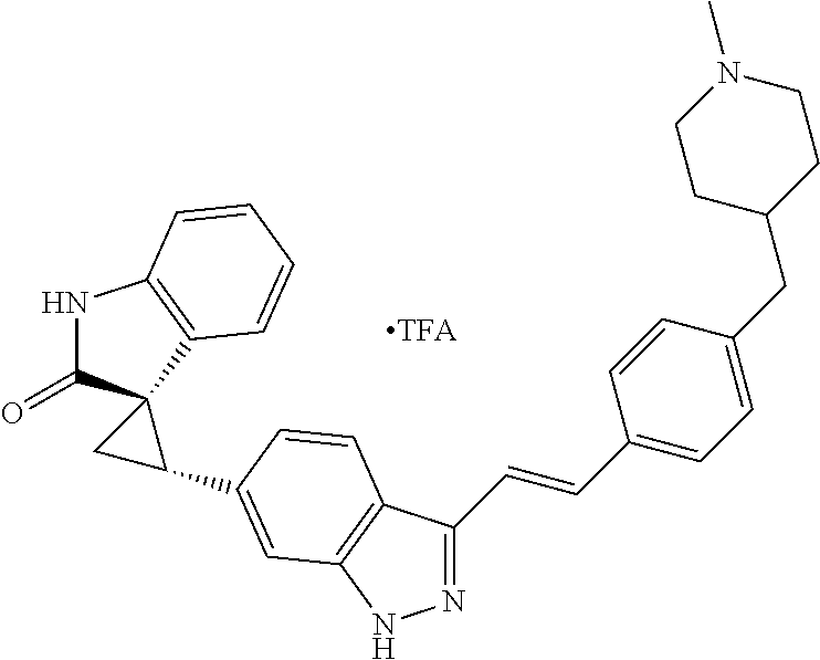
N1C(=O)C2(C3=C1C=CC=C3)CC2C1=CC2=C(C(C=CC3=CC=C(CC4CCN(C)CC4)C=C3)=NN2)C=C1
